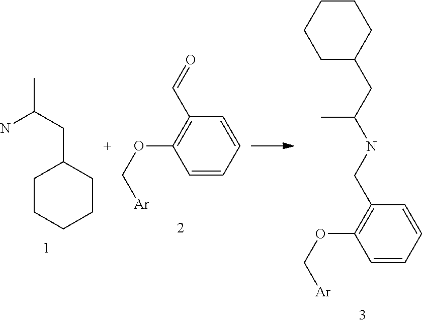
C1CCCCC1CC(N)C.C1=CC=CC(C=O)=C1OC[Ar].C1=CC=CC(CNC(C)CC2CCCCC2)=C1OC[Ar]
